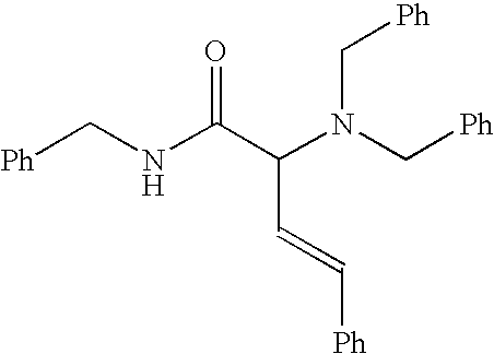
[Ph]CNC(C(N(C[Ph])C[Ph])C=C[Ph])=O
